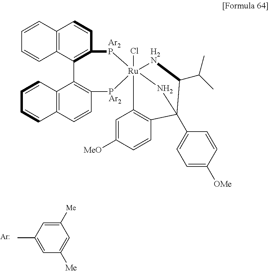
[Ar].C1(C)=CC([Me])=CC([Me])=C1.C12=C(C3=C(C=C1)[Ar2P][Ru]14(Cl)([PAr2]C5=C3C3=C(C=C5)C=CC=C3)C3=C(C=CC([MeO])=C3)C(C3=CC=C([OMe])C=C3)(N1)C(C(C)C)[H2N]4)C=CC=C2
